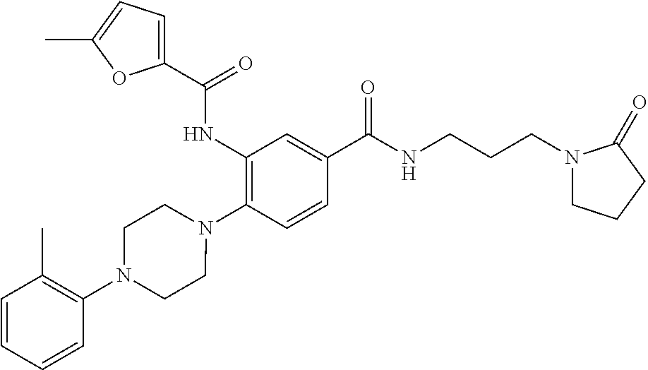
C1(NC(=O)C2=CC=C(C)O2)=C(N2CCN(C3=C(C)C=CC=C3)CC2)C=CC(C(=O)NCCCN2CCCC2=O)=C1
